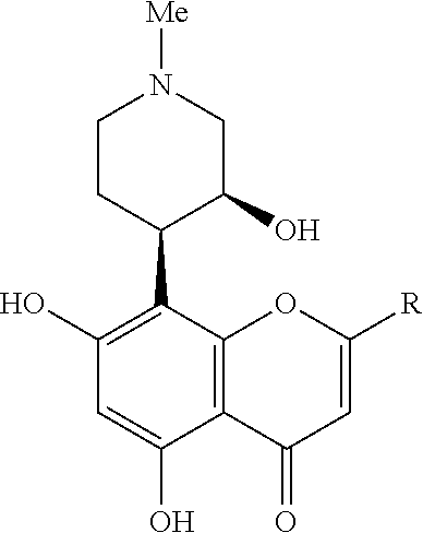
C12=C(C(C3C(O)CN([Me])CC3)=C(O)C=C1O)OC([R])=CC2=O
